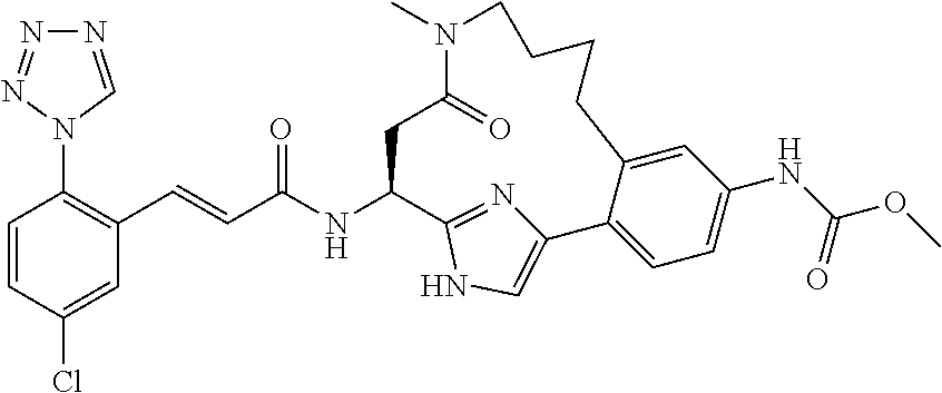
C1=CC(Cl)=CC(C=CC(NC2C3=NC(=CN3)C3=CC=C(NC(OC)=O)C=C3CCCCN(C)C(=O)C2)=O)=C1N1N=NN=C1
